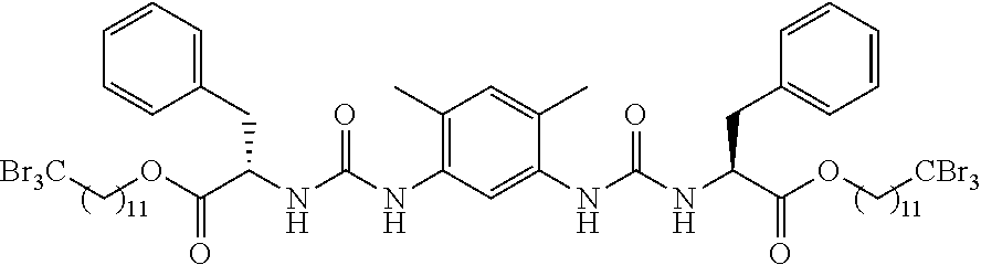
C1(NC(NC(C(OC[Br3C])=O)CC2=CC=CC=C2)=O)=C(C)C=C(C)C(NC(NC(C(OC[CBr3])=O)CC2=CC=CC=C2)=O)=C1
